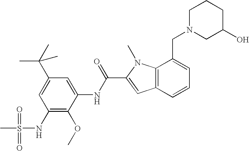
CS(=O)(=O)NC1=C(OC)C(NC(=O)C2=CC3=C(N2C)C(CN2CC(O)CCC2)=CC=C3)=CC(C(C)(C)C)=C1
